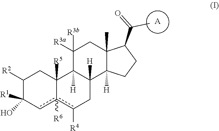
[A].C1([R2])C([R1])(O)cc2([R6])c([R4])CC3([H])C([H])(C2([R5])C1)C([R3b])([R3a])CC1(C)C3([H])CCC1C(=O)C
